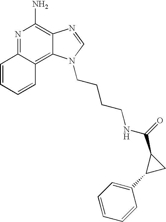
C1=CC=CC2=C3C(=C(N)N=C12)N=CN3CCCCNC(=O)C1C(C2=CC=CC=C2)C1
